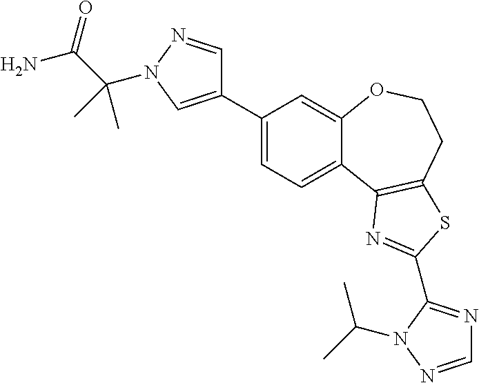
C1(C2=CN(C(C(N)=O)(C)C)N=C2)=CC=C2C(=C1)OCCC1=C2N=C(C2=NC=NN2C(C)C)S1
